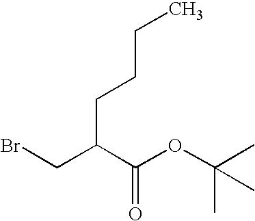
BrCC(C(OC(C)(C)C)=O)CCCC
